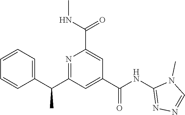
C1=CC=C(C(C2=NC(C(NC)=O)=CC(C(NC3=NN=CN3C)=O)=C2)C)C=C1
